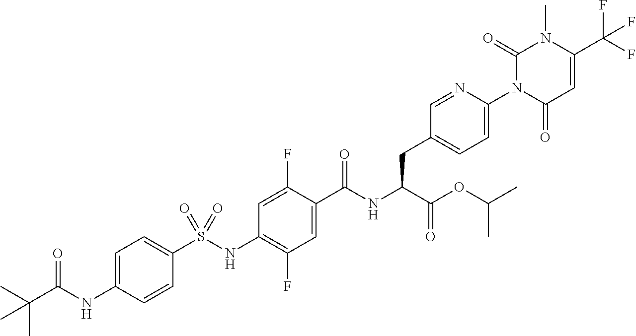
C1=CC(NC(C(C)(C)C)=O)=CC=C1S(NC1=C(F)C=C(C(NC(C(OC(C)C)=O)CC2=CC=C(N3C(=O)C=C(C(F)(F)F)N(C)C3=O)N=C2)=O)C(F)=C1)(=O)=O
